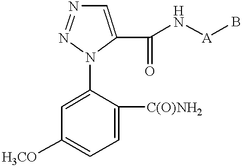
C1=C(C(N[A]B)=O)N(C2=CC([H3CO])=CC=C2[C(O)NH2])N=N1
